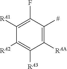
C1([RAA])=C([#])C(F)=C([RA1])C([RA2])=C1[RA3]
